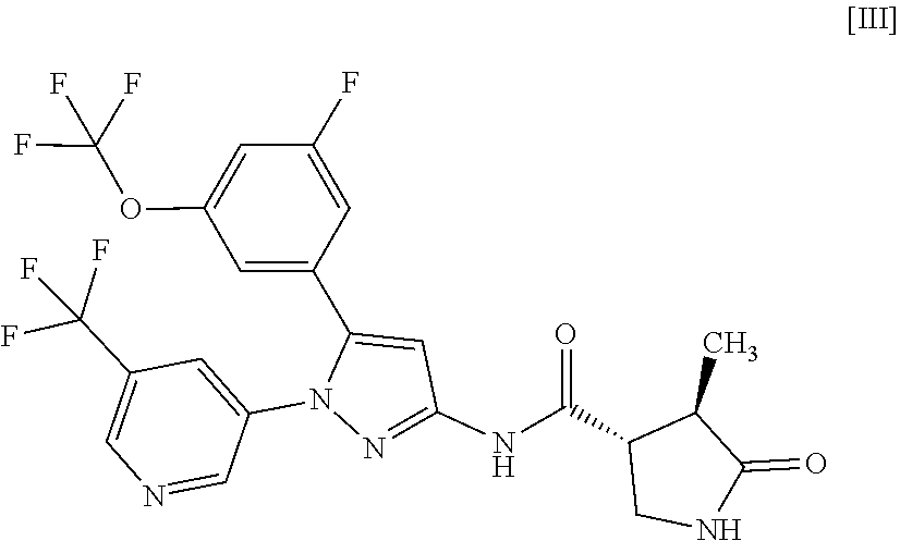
N1=C(NC(C2C(C)C(=O)NC2)=O)C=C(C2=CC(OC(F)(F)F)=CC(F)=C2)N1C1=CC(C(F)(F)F)=CN=C1
